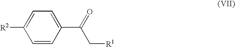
C1=CC(C(=O)C[R1])=CC=C1[R2]
